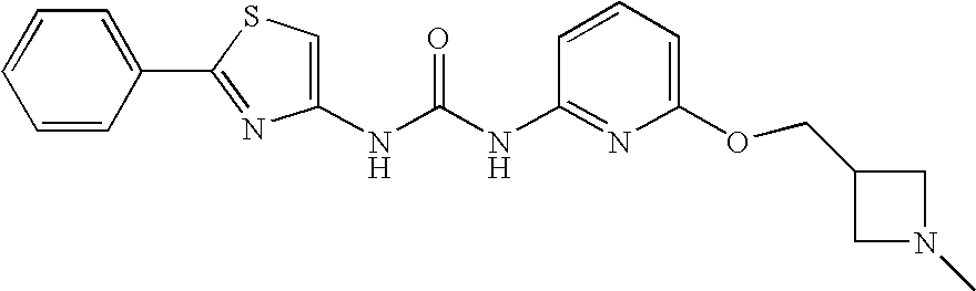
N(C(NC1=NC(OCC2CN(C)C2)=CC=C1)=O)C1=CSC(C2=CC=CC=C2)=N1
